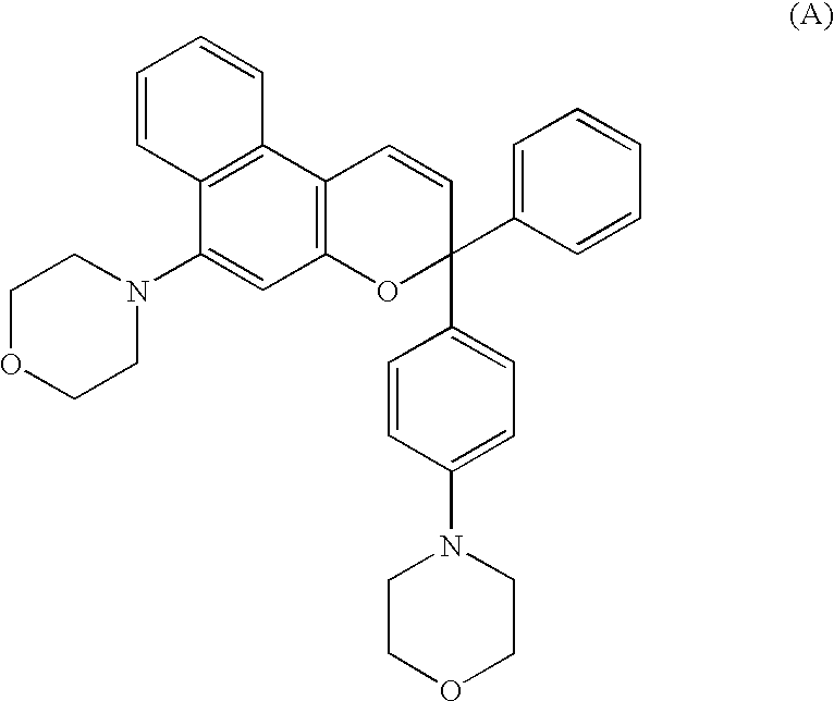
C1(N2CCOCC2)=CC2=C(C3=C1C=CC=C3)C=CC(C1=CC=CC=C1)(C1=CC=C(N3CCOCC3)C=C1)O2
